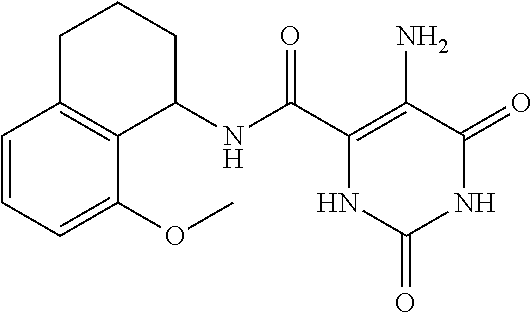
C(C1=C(N)C(=O)NC(=O)N1)(=O)NC1CCCC2=C1C(OC)=CC=C2
